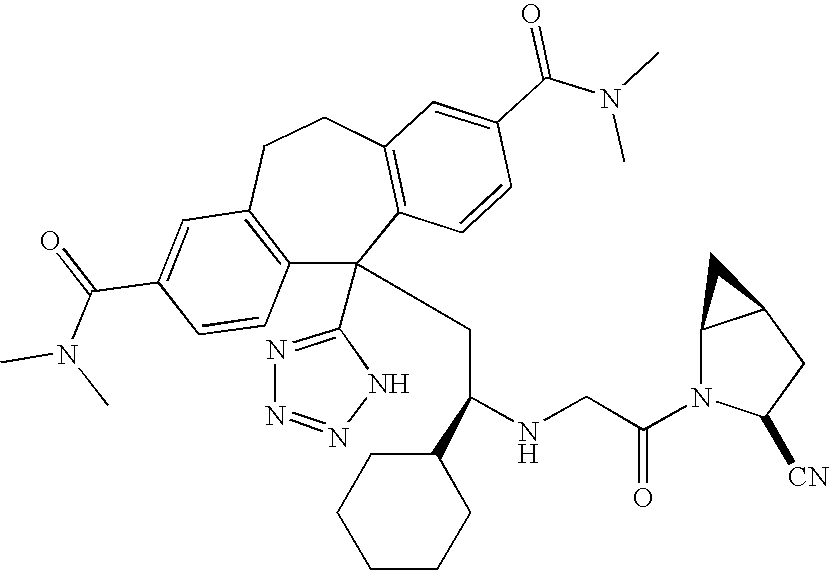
C1(C(=O)N(C)C)=CC2=C(C=C1)C(C1=NN=NN1)(CC(NCC(N1C([CN])CC3C1C3)=O)C1CCCCC1)C1=C(CC2)C=C(C(N(C)C)=O)C=C1
